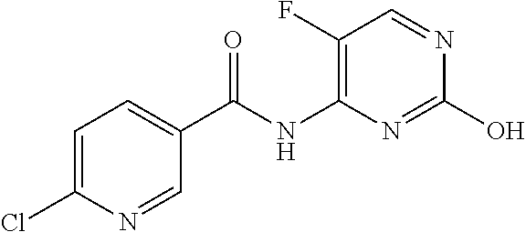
C1(F)=C(NC(C2=CC=C(Cl)N=C2)=O)N=C(O)N=C1
